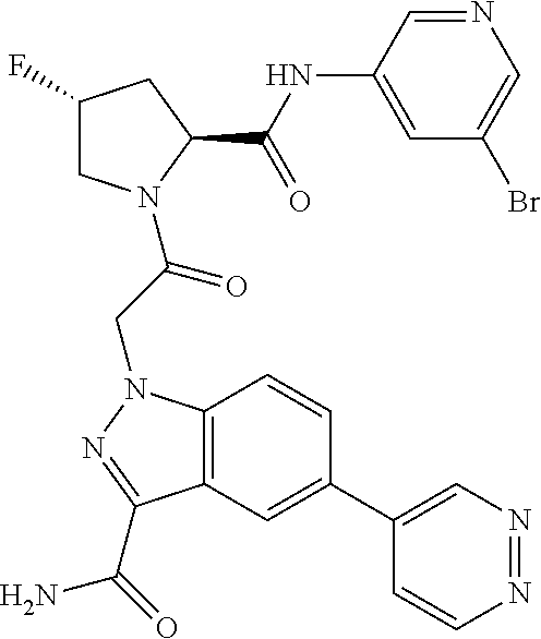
C1(F)CN(C(CN2C3=C(C=C(C4=CN=NC=C4)C=C3)C(C(N)=O)=N2)=O)C(C(NC2=CC(Br)=CN=C2)=O)C1
